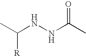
N(C(C)=O)NC(C)[R]
